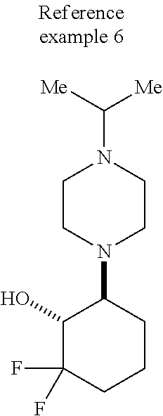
N1(C2C(O)C(F)(F)CCC2)CCN(C([Me])[Me])CC1
